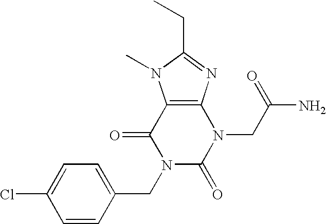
C12=C(N=C(CC)N1C)N(CC(=O)N)C(=O)N(CC1=CC=C(Cl)C=C1)C2=O
